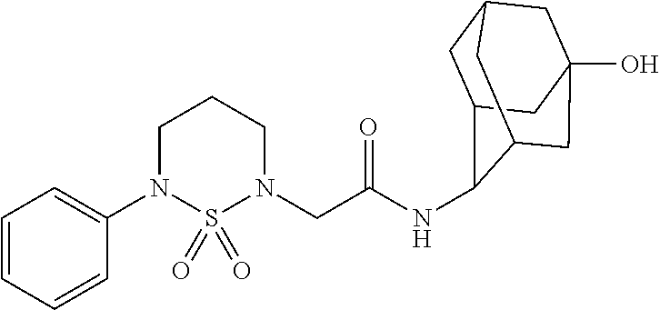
C1(N2CCCN(CC(=O)NC3C4CC5CC(O)(CC3C5)C4)S2(=O)=O)=CC=CC=C1
